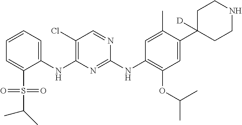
C1(NC2=C(Cl)C=NC(NC3=C(OC(C)C)C=C(C4([D])CCNCC4)C(C)=C3)=N2)=CC=CC=C1S(=O)(=O)C(C)C
